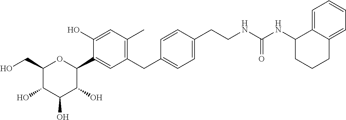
C1(CO)C(O)C(O)C(O)C(C2=CC(CC3=CC=C(CCNC(NC4CCCC5=CC=CC=C45)=O)C=C3)=C(C)C=C2O)O1
